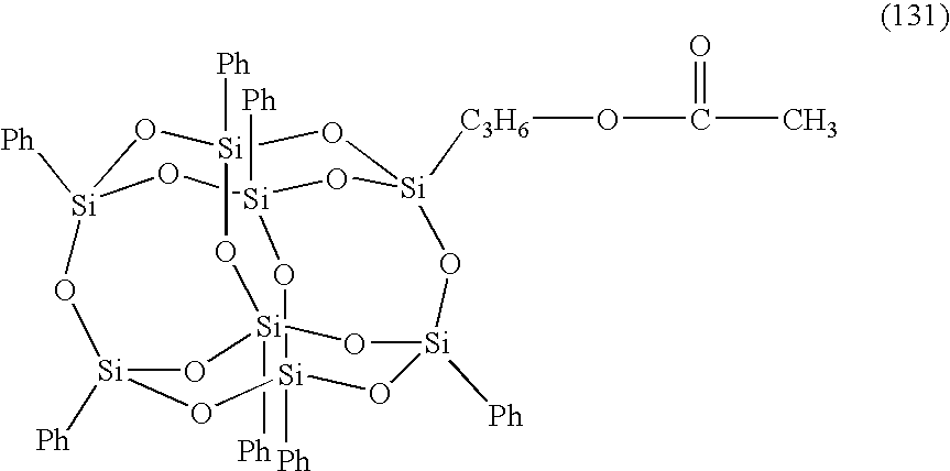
[Si]12([Ph])O[Si]3([Ph])O[Si]4([C3H6]OC(C)=O)O[Si]([Ph])(O1)O[Si]1([Ph])O[Si]([Ph])(O[Si]([Ph])(O3)O[Si]([Ph])(O1)O2)O4
